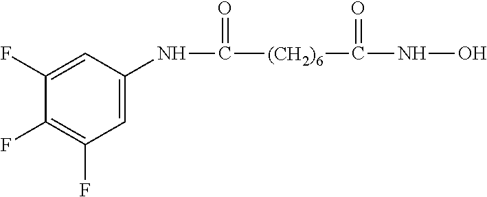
C1(F)=CC(NC(=O)[(CH2)6]C(NO)=O)=CC(F)=C1F
